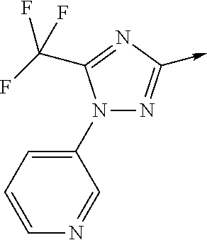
C<-C1=NN(C2=CC=CN=C2)C(C(F)(F)F)=N1
